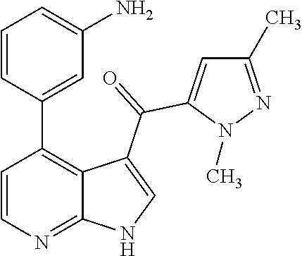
C1=CN=C2C(=C1C1=CC(N)=CC=C1)C(C(=O)C1=CC(C)=NN1C)=CN2
